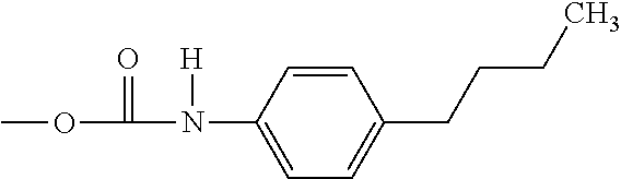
COC(N(C1=CC=C(CCCC)C=C1)[H])=O
